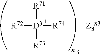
[R72][D3]([R74])([R71])[R73]
